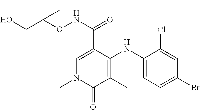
C1=C(C(NOC(CO)(C)C)=O)C(NC2=CC=C(Br)C=C2Cl)=C(C)C(=O)N1C
